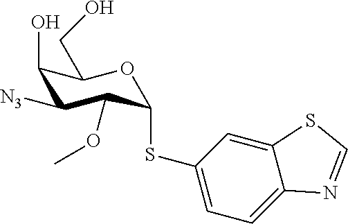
C1(SC2C(OC)C([N3])C(O)C(CO)O2)=CC=C2C(=C1)SC=N2
